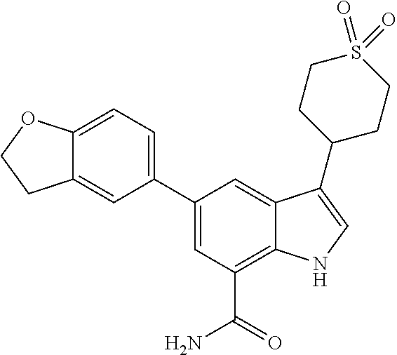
C1(C2=CC=C3C(=C2)CCO3)=CC(C(N)=O)=C2C(=C1)C(C1CCS(=O)(=O)CC1)=CN2
